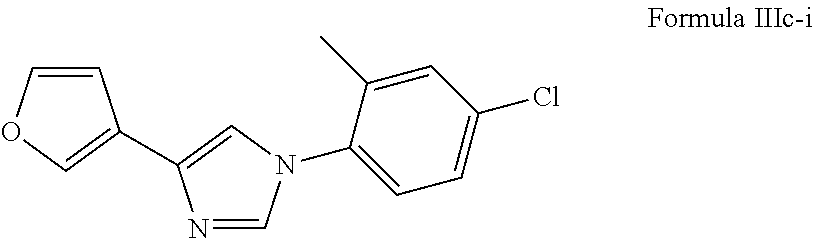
N1=CN(C2=CC=C(Cl)C=C2C)C=C1C1=COC=C1
